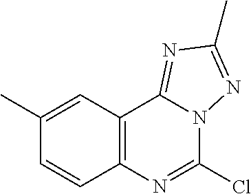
ClC1=NC2=C(C3=NC(C)=NN13)C=C(C)C=C2
